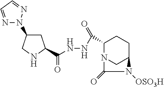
N1=CC=NN1C1CC(C(NNC(C2N3CC(CC2)N([OSO3H])C3=O)=O)=O)NC1
